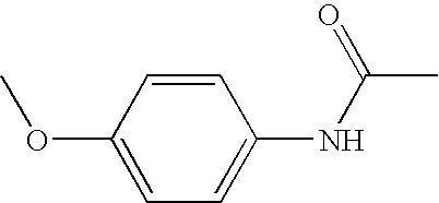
C1(OC)=CC=C(NC(C)=O)C=C1
